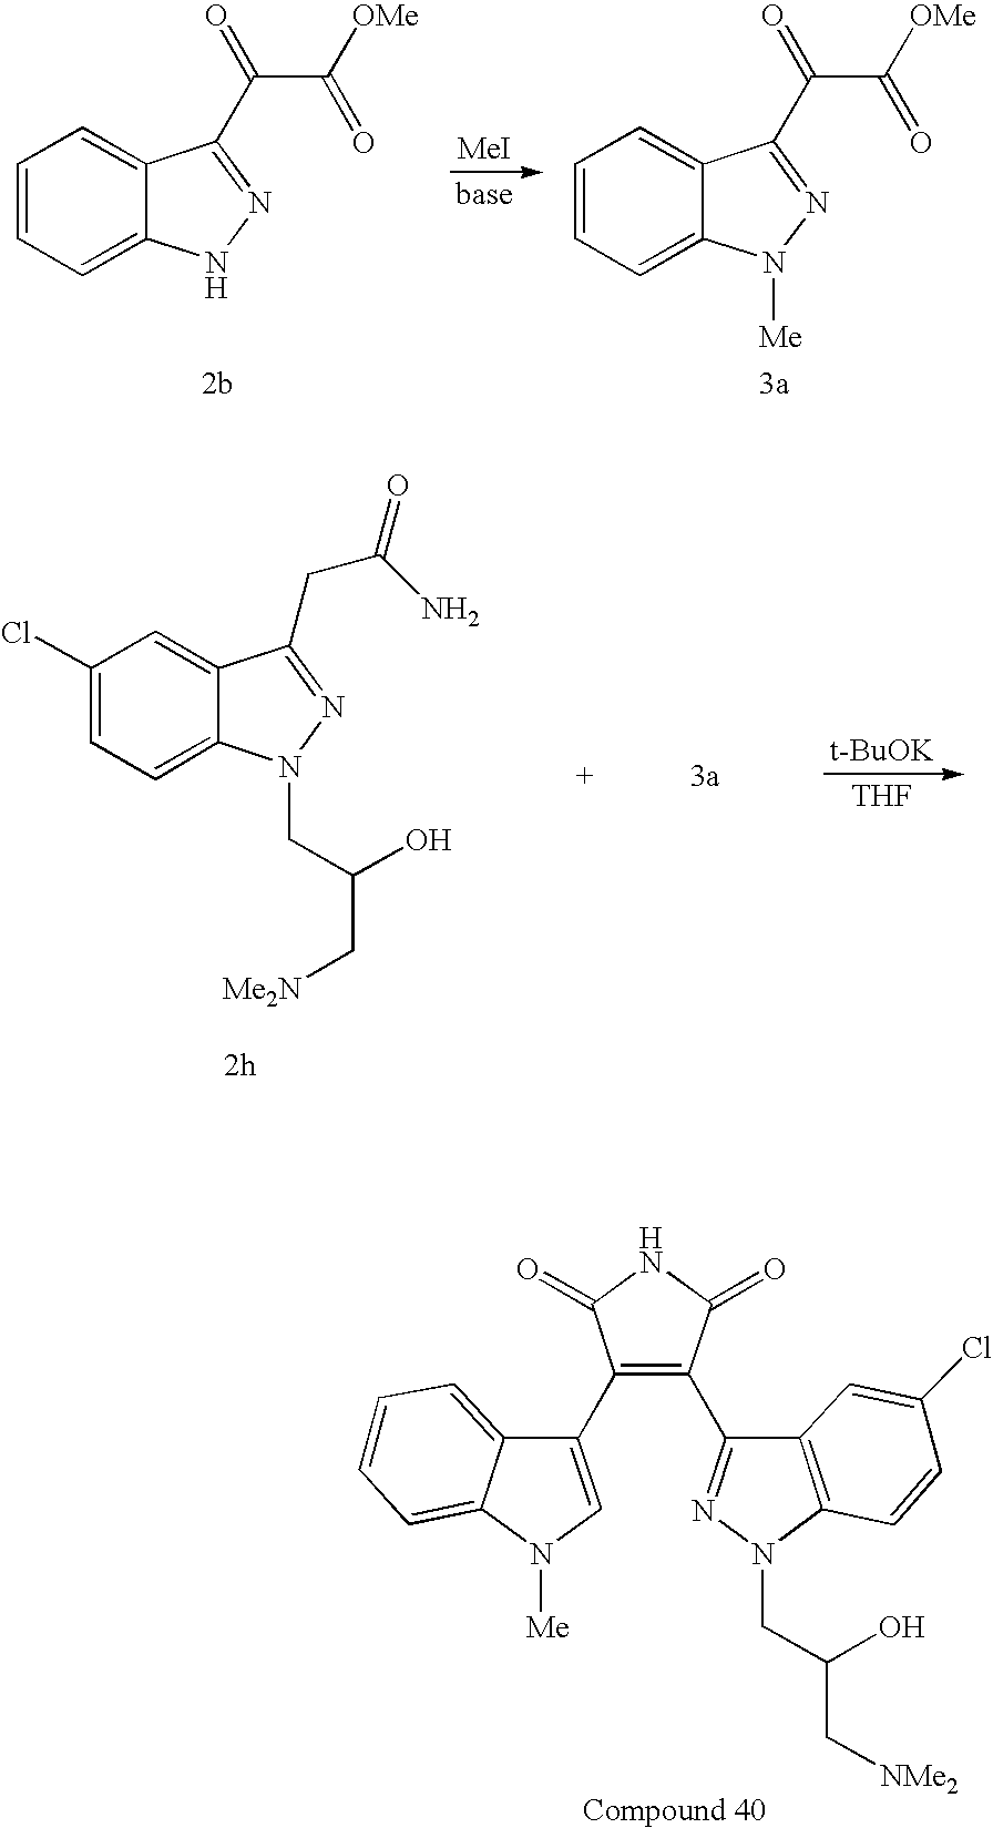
[MeI].C1=CC=C2C(=C1)C(C(=O)C([OMe])=O)=NN2.C1=CC=C2C(=C1)C(C(=O)C([OMe])=O)=NN2[Me].[t-BuOK].[THF].C1(Cl)=CC=C2C(=C1)C(CC(=O)N)=NN2CC(C[Me2N])O.C12=C(N(CC(C[NMe2])O)N=C1C1=C(C3=CN([Me])C4=CC=CC=C34)C(=O)NC1=O)C=CC(Cl)=C2
